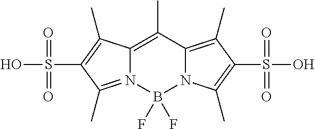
C12=C(C)C3=C(C)C(S(O)(=O)=O)=C(C)N3B(F)(F)N1=C(C)C(S(O)(=O)=O)=C2C
